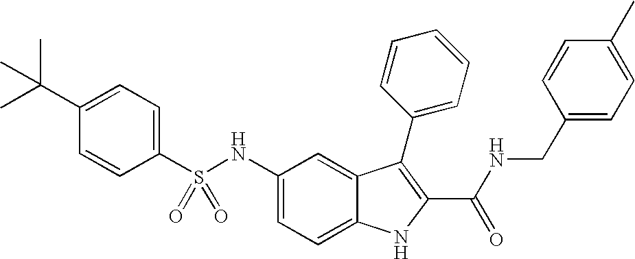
C1(C(C)(C)C)=CC=C(S(NC2=CC=C3C(=C2)C(C2=CC=CC=C2)=C(C(NCC2=CC=C(C)C=C2)=O)N3)(=O)=O)C=C1
